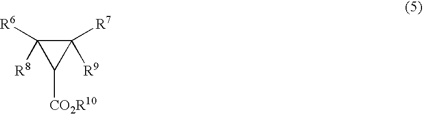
C1([R9])([R7])C([R8])([R6])C1[CO2R10]
